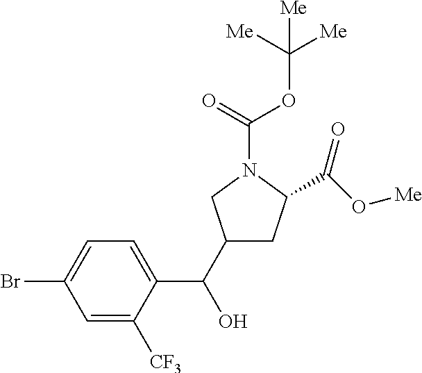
C1(C(C2=CC=C(Br)C=C2[CF3])O)CC(C(O[Me])=O)N(C(=O)OC([Me])([Me])[Me])C1
